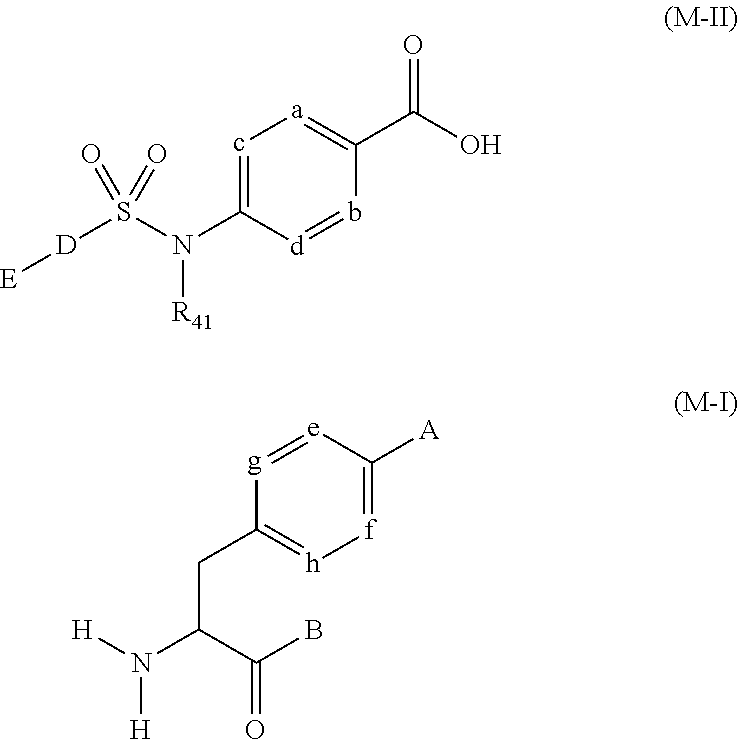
c1=C(N(S([D][E])(=O)=O)[R41])[d]=bC(C(O)=O)=[a]1.C1(CC(C(B)=O)N([H])[H])=[h][f]=C([A])[e]=[g]1
